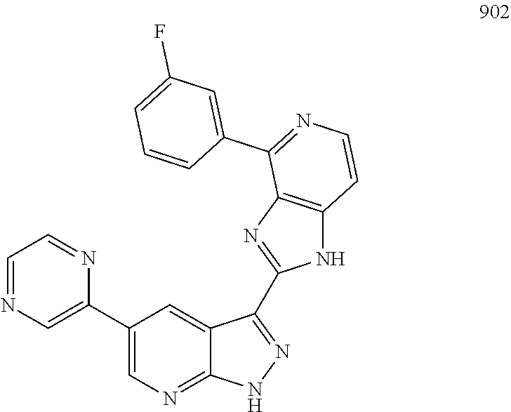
C1(C2=CN=CC=N2)=CN=C2C(=C1)C(C1=NC3=C(N1)C=CN=C3C1=CC(F)=CC=C1)=NN2
